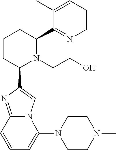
C1CC(C2=CN3C(=N2)C=CC=C3N2CCN(C)CC2)N(CCO)C(C2=NC=CC=C2C)C1
